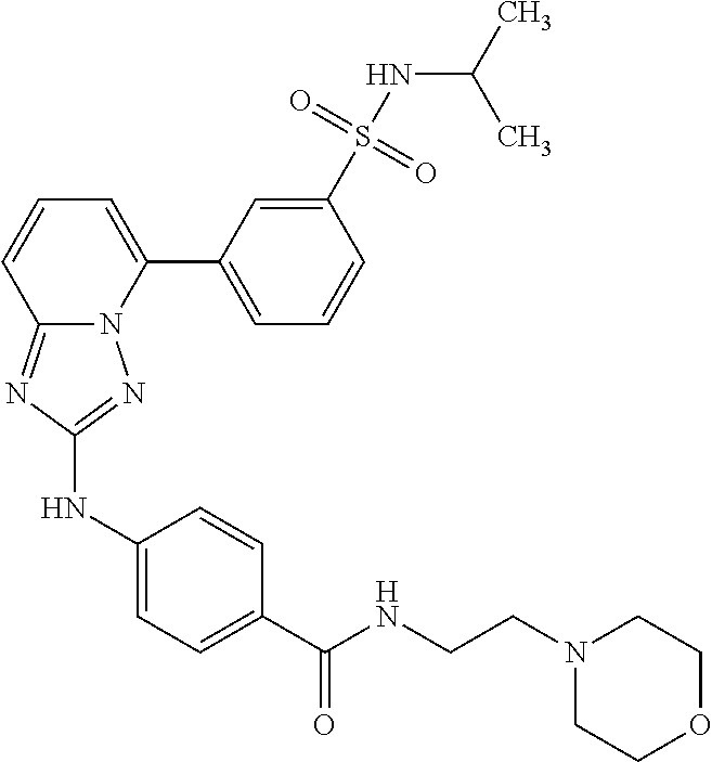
C1(S(NC(C)C)(=O)=O)=CC(C2=CC=CC3=NC(NC4=CC=C(C(NCCN5CCOCC5)=O)C=C4)=NN23)=CC=C1
